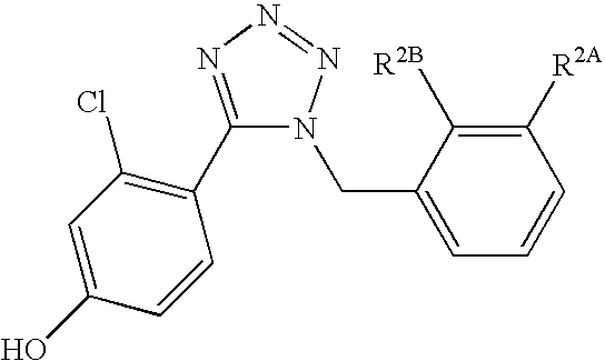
C1(C2=C(Cl)C=C(O)C=C2)=NN=NN1CC1=CC=CC([R2A])=C1[R2B]
